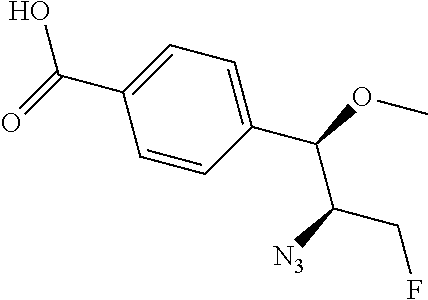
C(C1=CC=C(C(OC)C([N3])CF)C=C1)(=O)O
